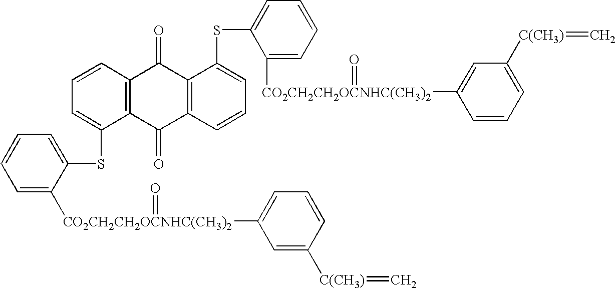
C1(SC2=CC=CC3=C2C(=O)C2=C(C3=O)C(SC3=CC=CC=C3[CO2CH2CH2OCNHC(CH3)2](=O)C3=CC([C(CH3)]=C)=CC=C3)=CC=C2)=CC=CC=C1[CO2CH2CH2OCNHC(CH3)2](C1=CC=CC([C(CH3)]=C)=C1)=O
